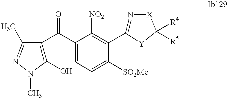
C1(O)=C(C(C2=CC=C([SO2Me])C(C3=N[X]C([R4])([R5])[Y]3)=C2[NO2])=O)C(C)=NN1C
